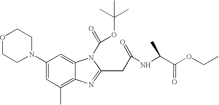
C1(N2CCOCC2)=CC(C)=C2C(=C1)N(C(=O)OC(C)(C)C)C(CC(NC(C(OCC)=O)C)=O)=N2
